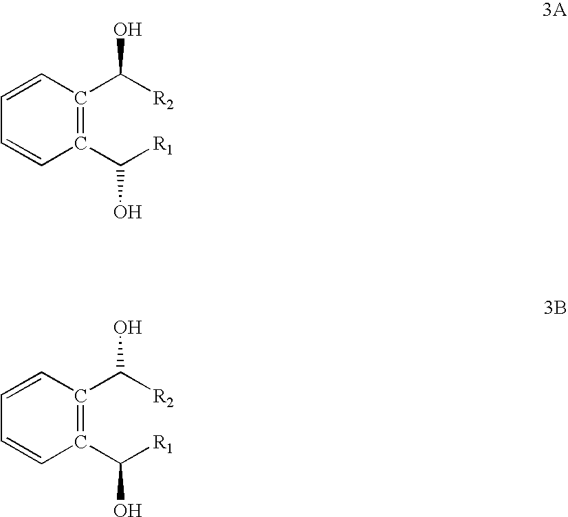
C1=CC(C([R2])O)=C(C([R1])O)C=C1.C1=CC(C([R2])O)=C(C([R1])O)C=C1
